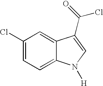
C1(Cl)=CC=C2C(=C1)C(C(=O)Cl)=CN2[H]
